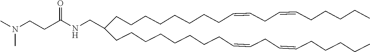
C(CCCCCCCC=CCC=CCCCCC)C(CCCCCCCCC=CCC=CCCCCC)CNC(=O)CCN(C)C
